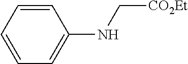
C1=CC=CC(NC[CO2Et])=C1
